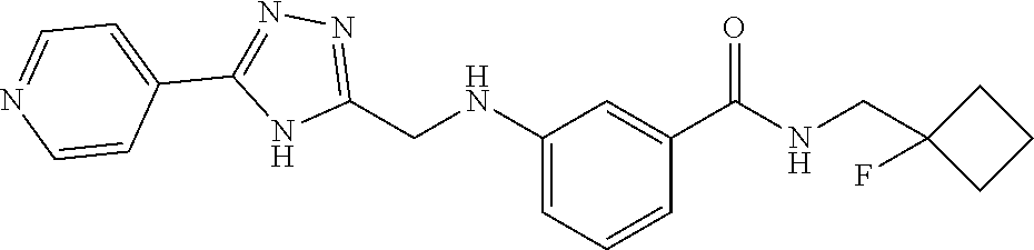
C1(CNC2=CC=CC(C(=O)NCC3(F)CCC3)=C2)=NN=C(C2=CC=NC=C2)N1
